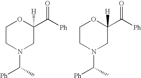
C1CN(C(C)[Ph])CC(C([Ph])=O)([H])O1.C1CN(C(C)[Ph])CC(C([Ph])=O)([H])O1
